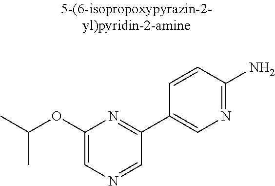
C1(OC(C)C)=CN=CC(C2=CN=C(N)C=C2)=N1
